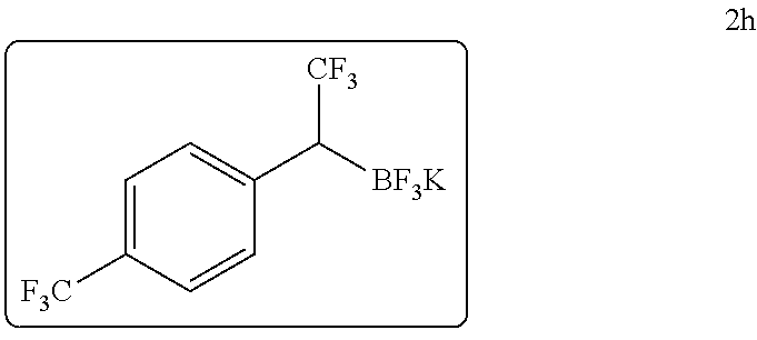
C1(C([CF3])[BF3K])=CC=C([F3C])C=C1
